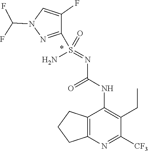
C1(CC)=C(NC(=O)N=S(C2=NN(C(F)F)C=C2F)(=O)N)C2=C(N=C1[CF3])CCC2
